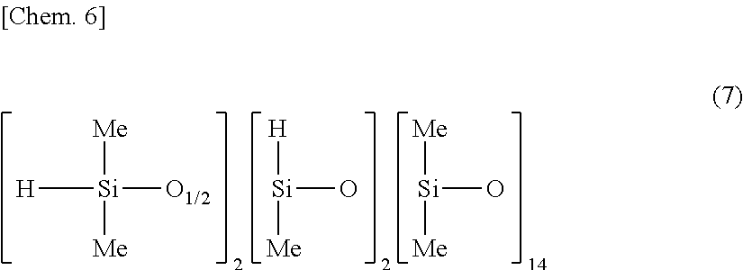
[H][Si]([Me])([Me])[O1/2].[Si]([Me])([H])O.[Si]([Me])([Me])O
